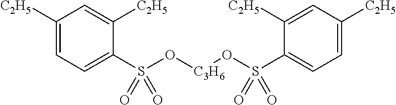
C1([C2H5])=CC=C(S(O[C3H6]OS(C2=CC=C([C2H5])C=C2[C2H5])(=O)=O)(=O)=O)C([C2H5])=C1
